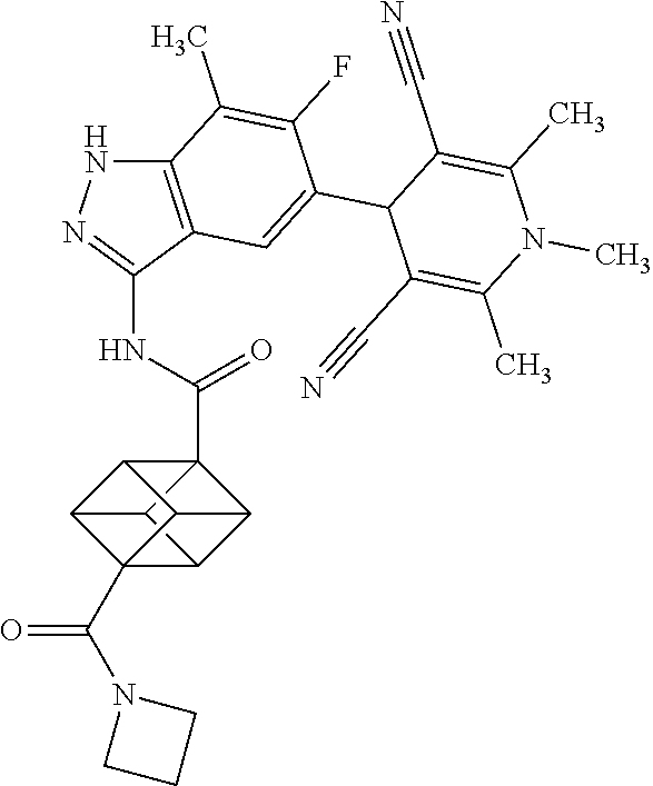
C12=C(C(NC(=O)C34C5C6C3C3C4C5C36C(N3CCC3)=O)=NN1)C=C(C1C(C#N)=C(C)N(C)C(C)=C1C#N)C(F)=C2C
